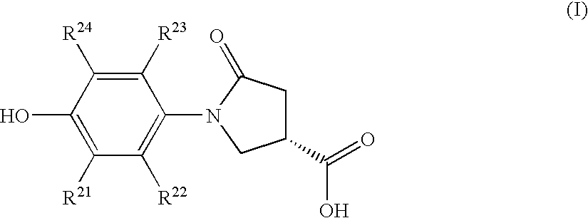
C1([R21])=C(O)C([R24])=C([R23])C(N2CC(C(=O)O)CC2=O)=C1[R22]
